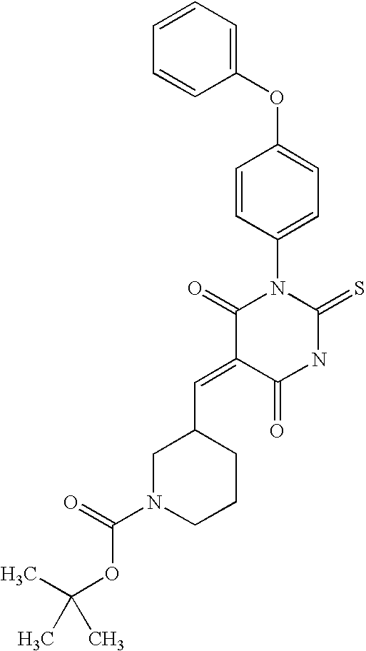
C1(OC2=CC=C(N3C(=O)C(=CC4CN(C(=O)OC(C)(C)C)CCC4)C(=O)NC3=S)C=C2)=CC=CC=C1
